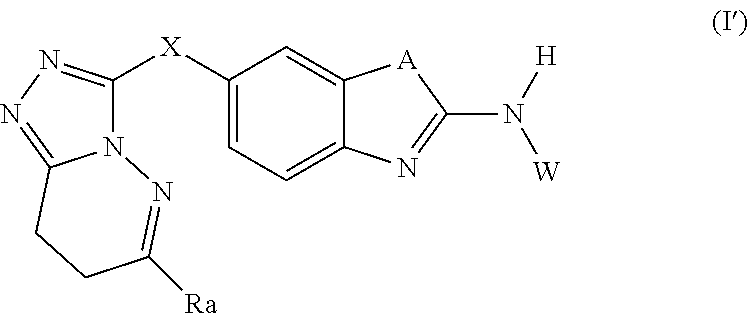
C1([X]C2=NN=C3N2N=C([Ra])CC3)=CC=C2C(=C1)[A]C(N([W])[H])=N2
